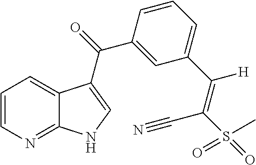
C1=C2C(=NC=C1)NC=C2C(=O)C1=CC(C([H])=C(S(=O)(=O)C)C#N)=CC=C1
